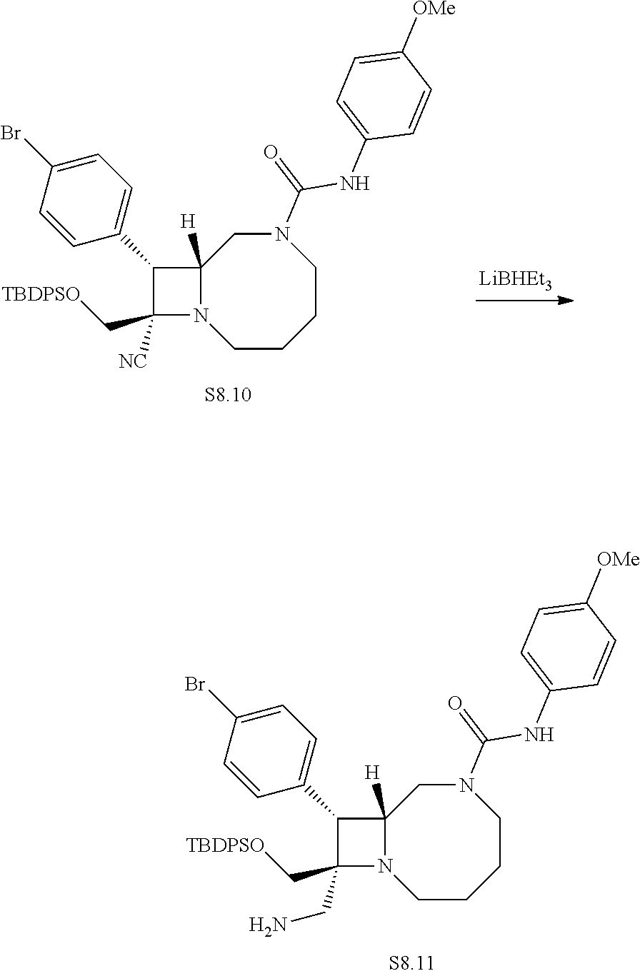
C1C2([H])N(CCCCN1C(NC1=CC=C([OMe])C=C1)=O)C(C[TBDPSO])(CN)C2C1=CC=C(Br)C=C1.C1C2([H])N(CCCCN1C(NC1=CC=C([OMe])C=C1)=O)C(C[TBDPSO])([NC])C2C1=CC=C(Br)C=C1
